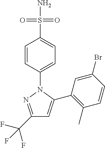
C1(C(F)(F)F)=NN(C2=CC=C(S(N)(=O)=O)C=C2)C(C2=C(C)C=CC(Br)=C2)=C1
